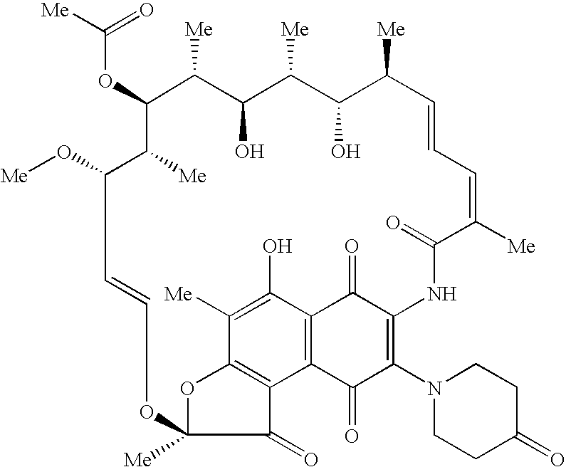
C1=CC=C([Me])C(=O)NC2=C(N3CCC(=O)CC3)C(=O)C3=C(C(O)=C([Me])C4=C3C(=O)C([Me])(OC=CC(O[Me])C([Me])C(OC([Me])=O)C([Me])C(O)C([Me])C(O)C1[Me])O4)C2=O
